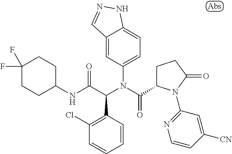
C12=CC(N(C(=O)C3CCC(=O)N3C3=NC=CC([CN])=C3)C(C(NC3CCC(F)(F)CC3)=O)C3=C(Cl)C=CC=C3)=CC=C1NN=C2
